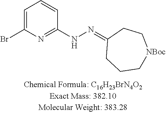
C1=C(Br)N=C(NN=C2CCC[NBoc]CC2)C=C1
